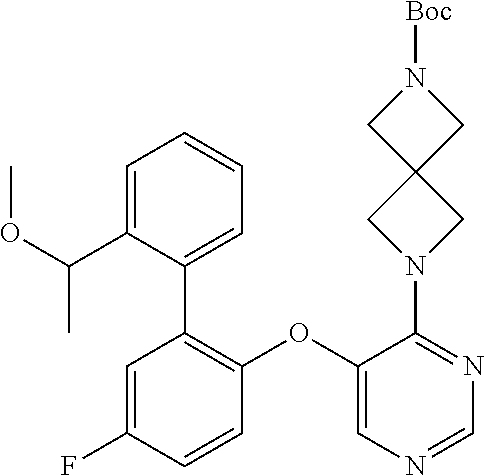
C1=NC=C(OC2=C(C3=CC=CC=C3C(C)OC)C=C(F)C=C2)C(N2CC3(C2)CN([Boc])C3)=N1
